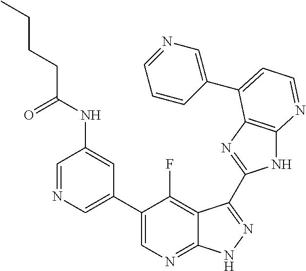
C1=NC=C(C2=CN=C3C(=C2F)C(C2=NC4=C(N2)N=CC=C4C2=CN=CC=C2)=NN3)C=C1NC(CCCC)=O
